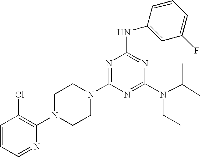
C1=CC=NC(N2CCN(C3=NC(NC4=CC(F)=CC=C4)=NC(N(C(C)C)CC)=N3)CC2)=C1Cl
